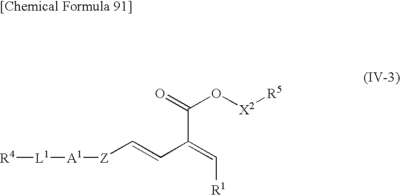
[R4][L1][A1][Z]C=CC(=C[R1])C(=O)O[X2][R5]
